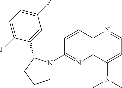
C12=C(C(N(C)C)=CC=N1)N=C(N1CCCC1C1=CC(F)=CC=C1F)C=C2
